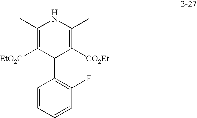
C1=CC=CC(F)=C1C1C([CO2Et])=C(C)NC(C)=C1[EtO2C]
